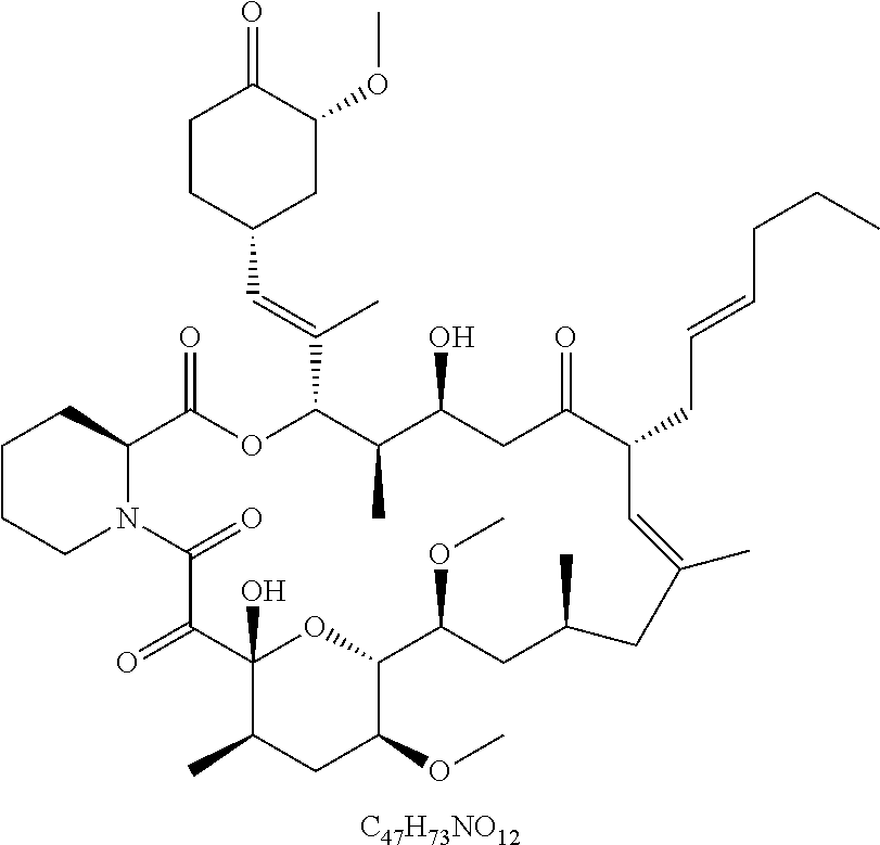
[C47H73NO12].C1CCN2C(C1)C(=O)OC(C(=CC1CC(OC)C(=O)CC1)C)C(C)C(O)CC(=O)C(CC=CCCC)C=C(C)CC(C)CC(OC)C1OC(O)(C(=O)C2=O)C(C)CC1OC
